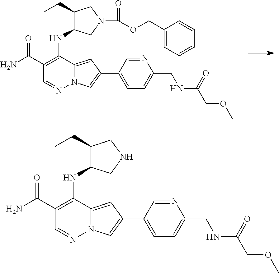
NC(C1=C(NC2C(CC)CN(C(=O)OCC3=CC=CC=C3)C2)C2=CC(C3=CC=C(CNC(COC)=O)N=C3)=CN2N=C1)=O.NC(C1=C(NC2C(CC)CNC2)C2=CC(C3=CC=C(CNC(COC)=O)N=C3)=CN2N=C1)=O
